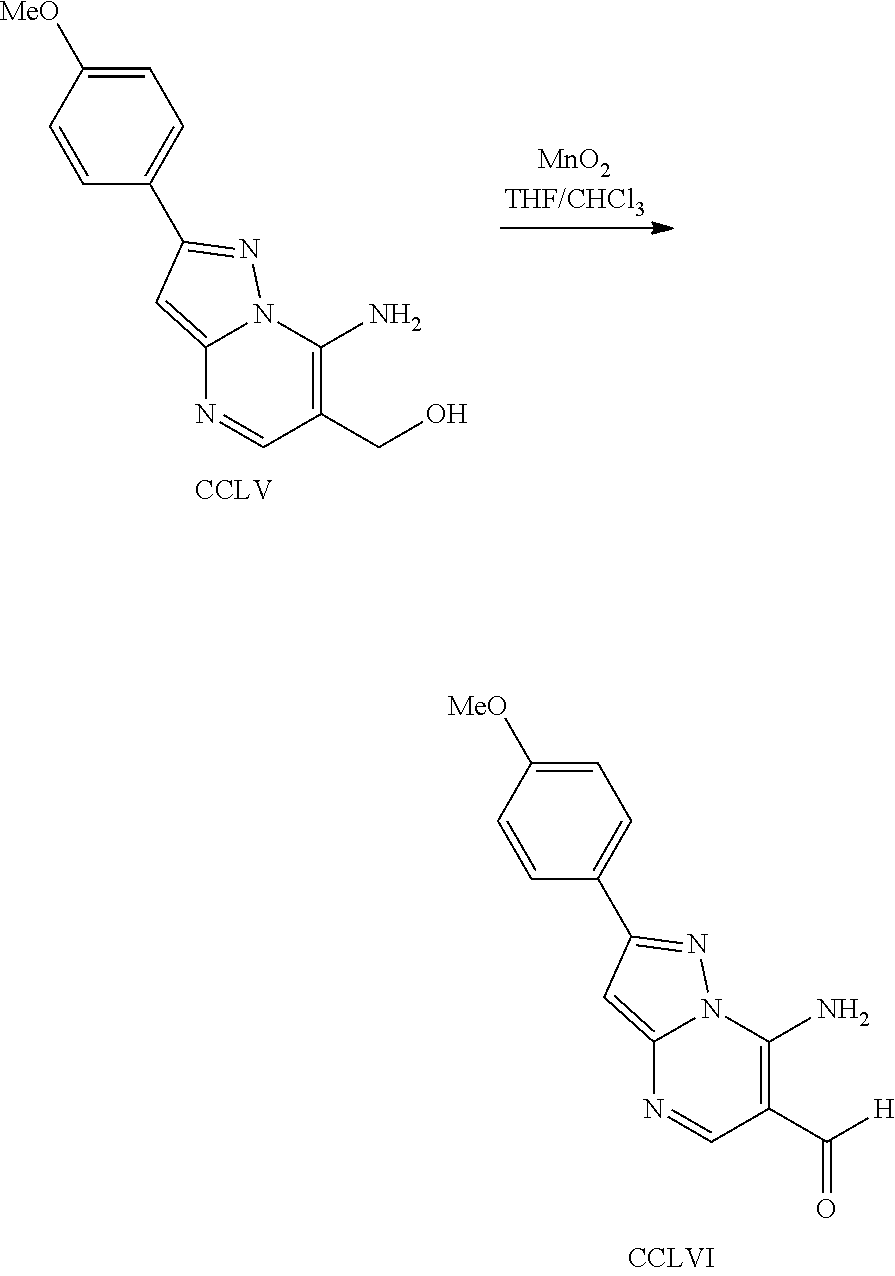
C1=C([MeO])C=CC(C2=NN3C(=C2)N=CC(C([H])=O)=C3N)=C1.C1=C([MeO])C=CC(C2=NN3C(=C2)N=CC(CO)=C3N)=C1
